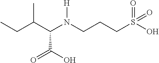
C(C(N(CCCS(=O)(=O)O)[H])C(O)=O)(CC)C
